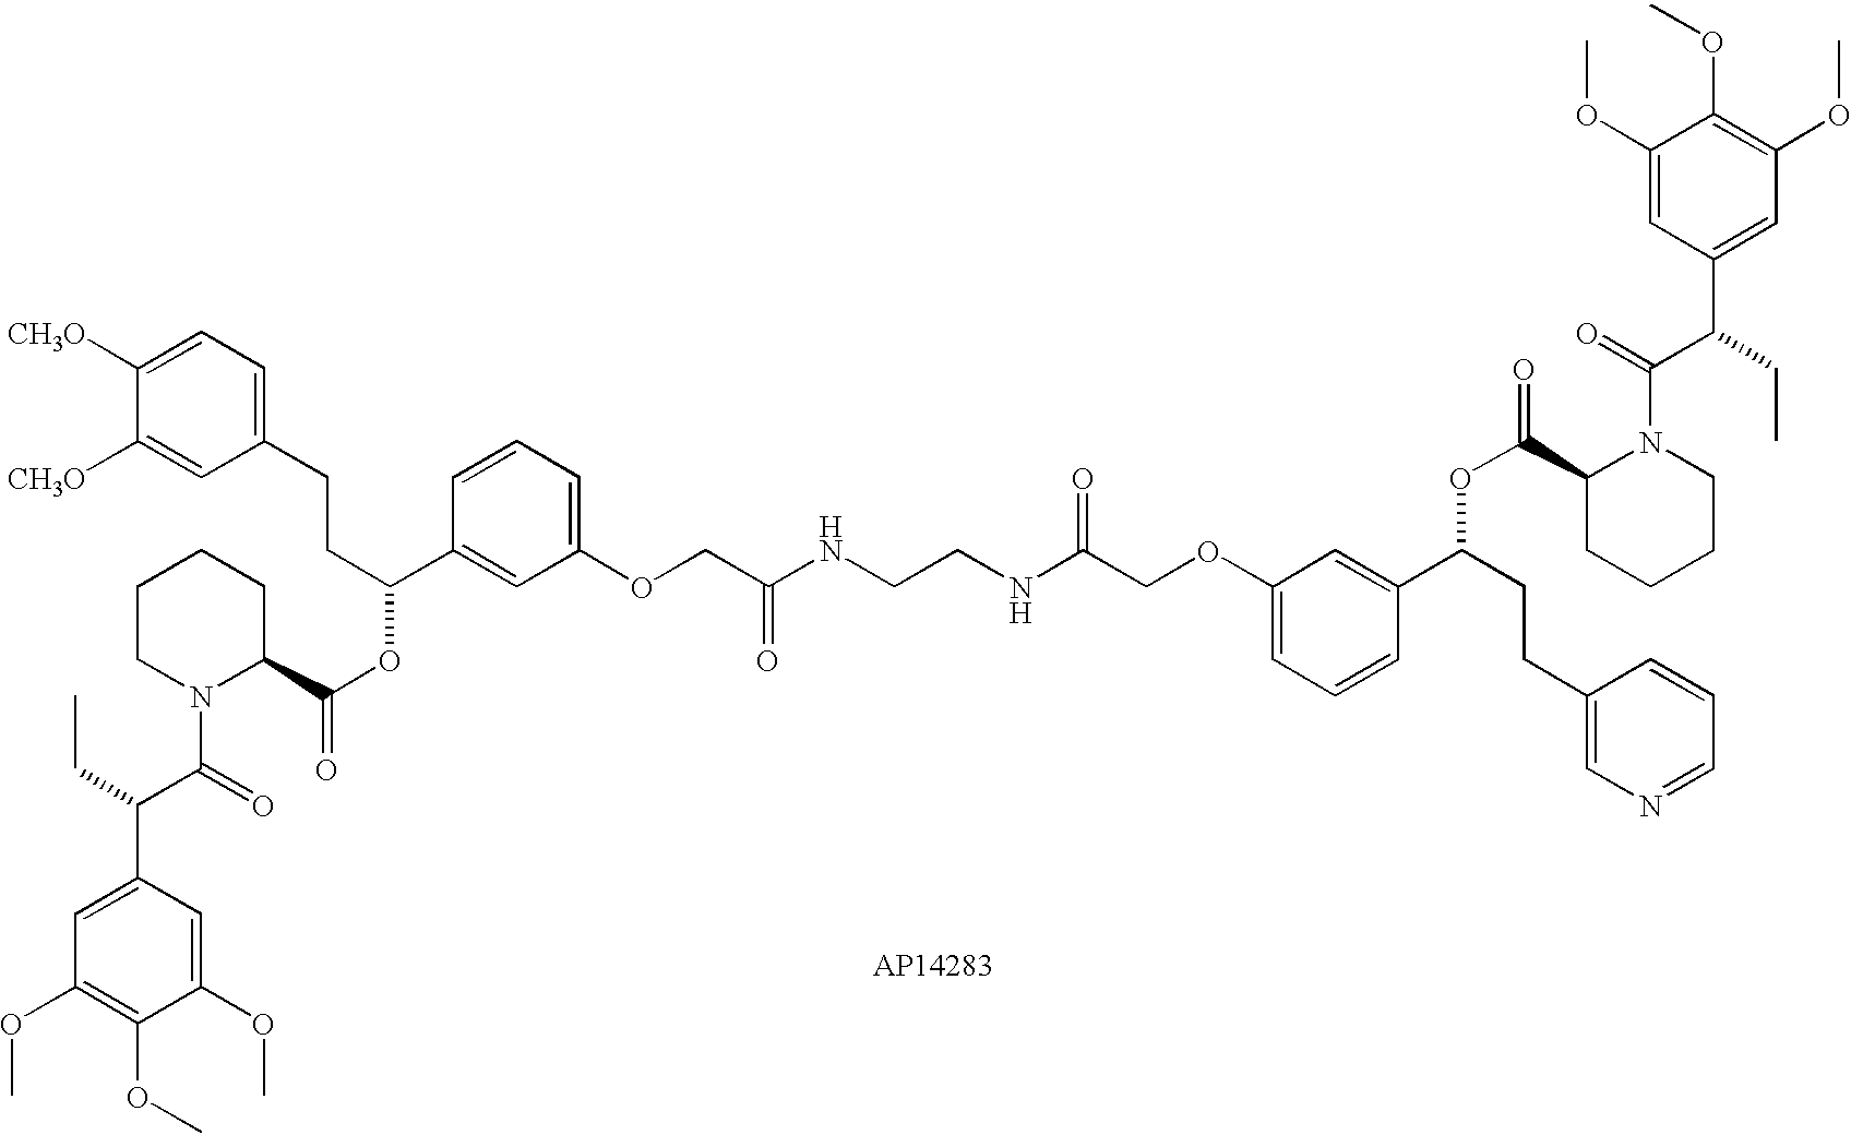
[CH3O]C1=CC(CCC(C2=CC(OCC(NCCNC(COC3=CC=CC(C(CCC4=CN=CC=C4)OC(=O)C4CCCCN4C(=O)C(CC)C4=CC(OC)=C(OC)C(OC)=C4)=C3)=O)=O)=CC=C2)OC(C2CCCCN2C(=O)C(CC)C2=CC(OC)=C(OC)C(OC)=C2)=O)=CC=C1[CH3O]
